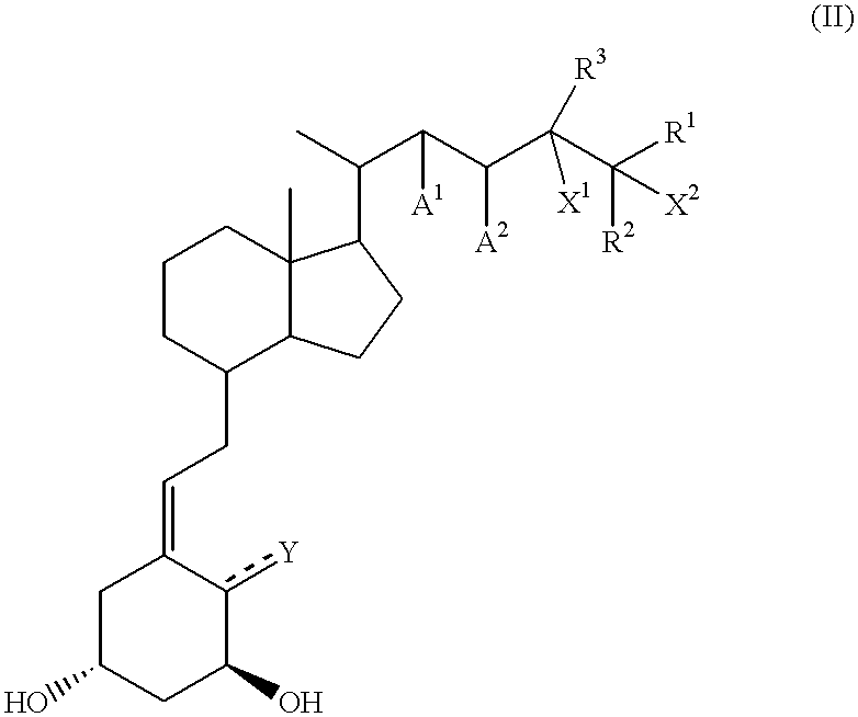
C1C(O)CC(O)c([Y])C1=CCC1C2C(C)(CCC1)C(C(C)C(C(C(C([R1])([R2])[X2])([X1])[R3])[A2])[A1])CC2
